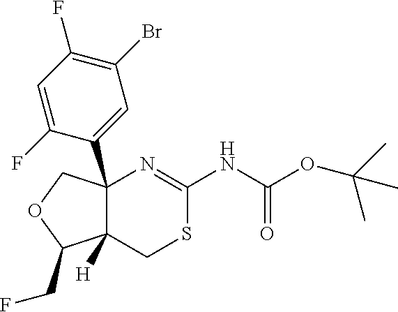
C12(C3=CC(Br)=C(F)C=C3F)C([H])(C(CF)OC1)CSC(NC(OC(C)(C)C)=O)=N2
